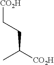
C(CC[CO2H])([CO2H])C
